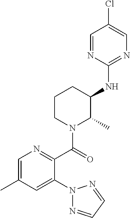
C1(NC2C(C)N(C(=O)C3=NC=C(C)C=C3N3N=CC=N3)CCC2)=NC=C(Cl)C=N1
